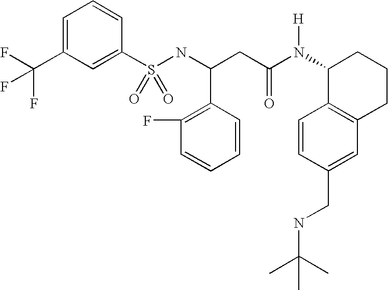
C1=C(C(F)(F)F)C=C(S(NC(CC(N([H])C2C3=C(CCC2)C=C(CNC(C)(C)C)C=C3)=O)C2=C(F)C=CC=C2)(=O)=O)C=C1
